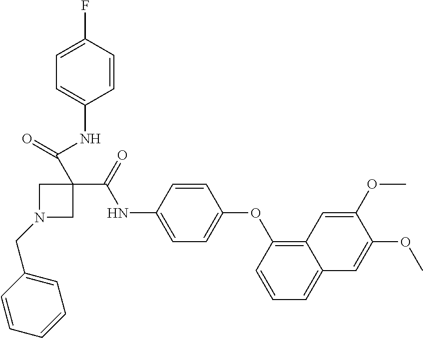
C1=C(F)C=CC(NC(=O)C2(C(=O)NC3=CC=C(OC4=C5C(=CC=C4)C=C(OC)C(OC)=C5)C=C3)CN(CC3=CC=CC=C3)C2)=C1
